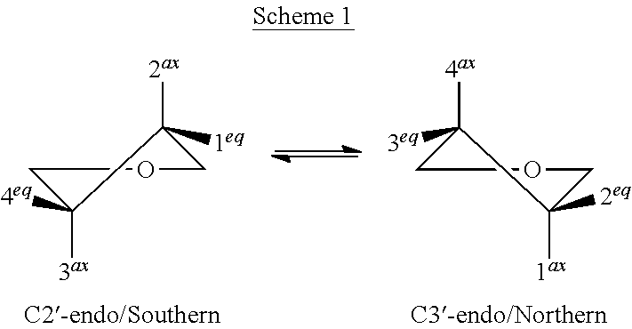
C1OCC([2eq])([1ax])C1([4ax])[3eq].C1OCC([1eq])([2ax])C1([3ax])[4eq]
